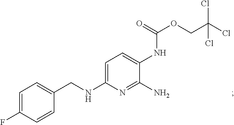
C1=C(F)C=CC(CNC2=CC=C(NC(OCC(Cl)(Cl)Cl)=O)C(N)=N2)=C1
